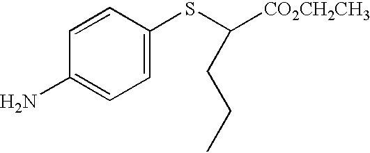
C1=CC(N)=CC=C1SC([CO2CH2CH3])CCC
